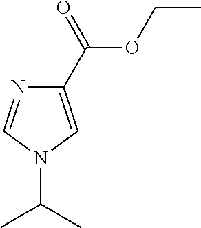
C1(C(OCC)=O)=CN(C(C)C)C=N1
